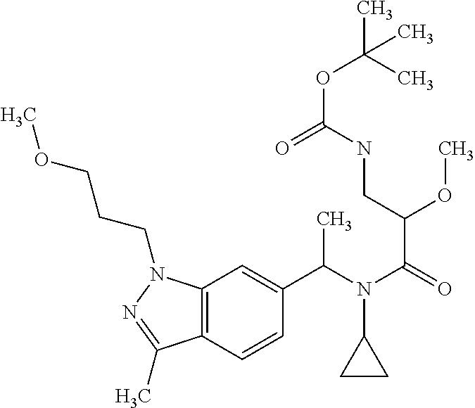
C(N(C(=O)C(OC)CNC(=O)OC(C)(C)C)C1CC1)(C)C1=CC2=C(C=C1)C(C)=NN2CCCOC
